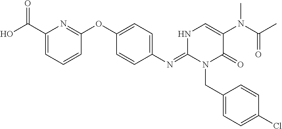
C1(OC2=NC(C(O)=O)=CC=C2)=CC=C(N=C2N(CC3=CC=C(Cl)C=C3)C(=O)C(N(C(C)=O)C)=CN2)C=C1
